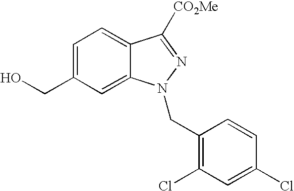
C1=C(CO)C=C2C(=C1)C([CO2Me])=NN2CC1=C(Cl)C=C(Cl)C=C1
